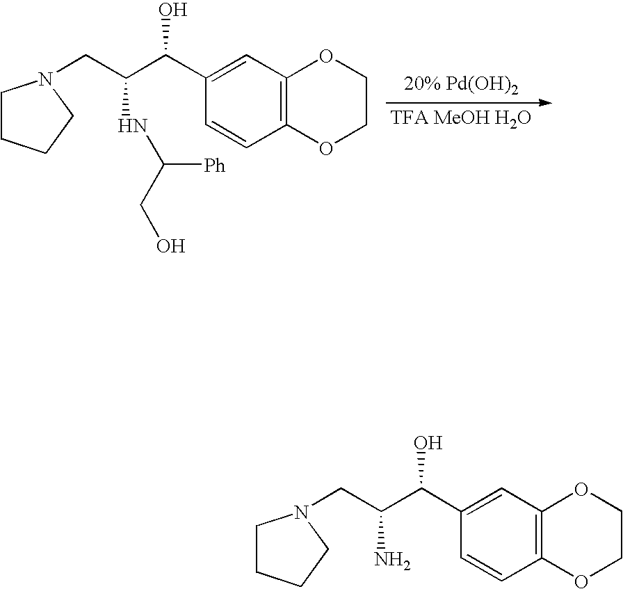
C1CCCN1CC(C(C1=CC2=C(C=C1)OCCO2)O)NC(CO)[Ph].C1CCCN1CC(C(C1=CC2=C(C=C1)OCCO2)O)N
